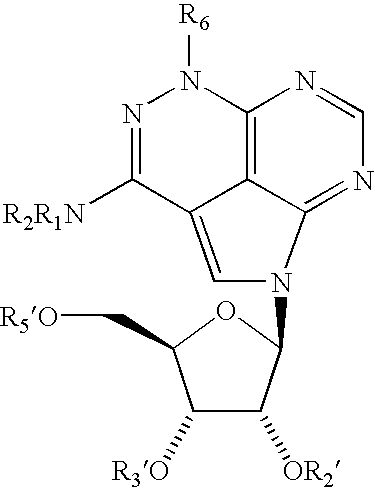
C12=C3C(=NC=N1)N(C1OC(C[R5O])C([R3O])C1[OR2])C=C3C([R2R1N])=NN2[R6]
